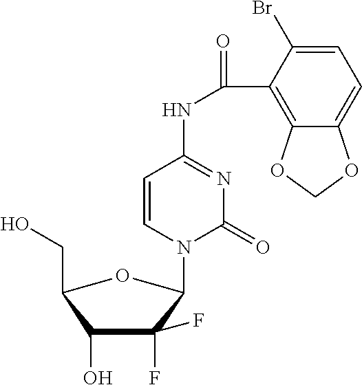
C1=CN(C2C(F)(F)C(O)C(CO)O2)C(=O)N=C1NC(C1=C2C(=CC=C1Br)OCO2)=O
